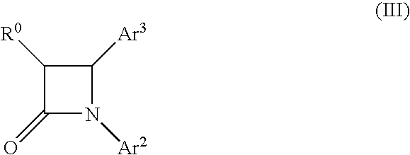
C1([R0])C(=O)N([Ar2])C1[Ar3]
